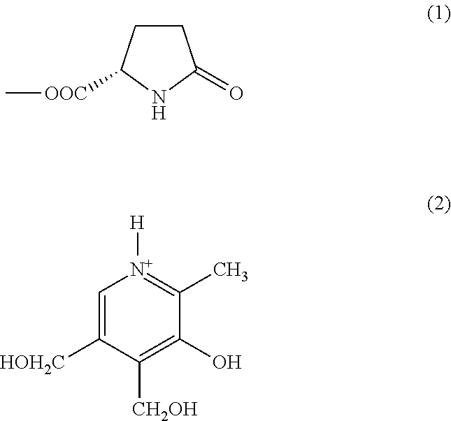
C1CC([OOC]C)NC1=O.C1=C([HOH2C])C([CH2OH])=C(O)C(C)=[N+]1[H]
